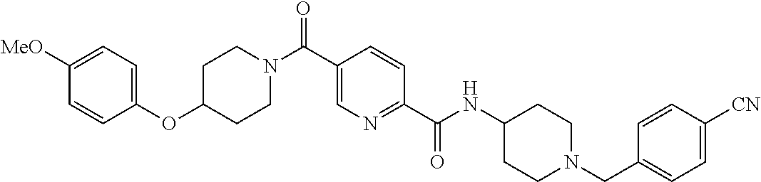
C1CN(C(C2=CN=C(C(=O)NC3CCN(CC4=CC=C([CN])C=C4)CC3)C=C2)=O)CCC1OC1=CC=C([MeO])C=C1
